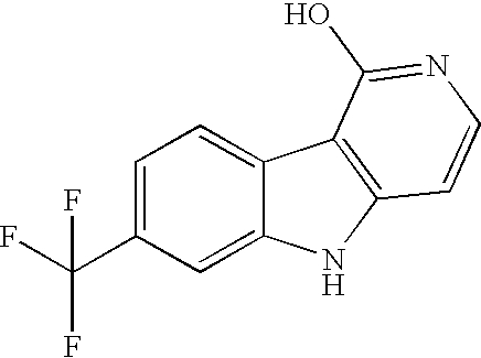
C1=C(C(F)(F)F)C=C2C(=C1)C1=C(N2)C=CN=C1O
